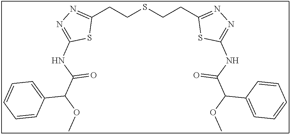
C1(CCSCCC2=NN=C(NC(C(OC)C3=CC=CC=C3)=O)S2)=NN=C(NC(C(OC)C2=CC=CC=C2)=O)S1
